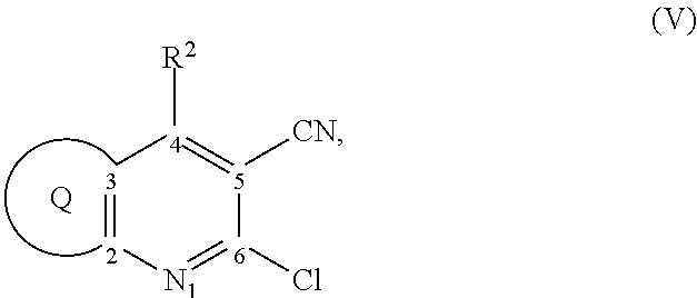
[3]1=[2][N1]=[6](Cl)[5]([CN])=[4]1[R2].[Q]
